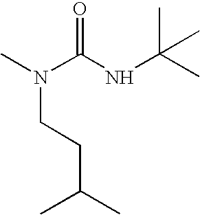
CN(C(NC(C)(C)C)=O)CCC(C)C
